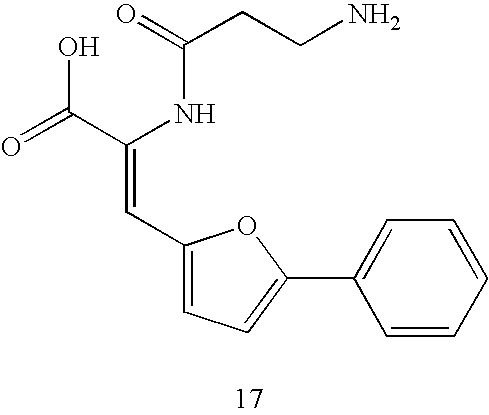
C(CN)C(=O)NC(C(=O)O)=CC1=CC=C(C2=CC=CC=C2)O1
